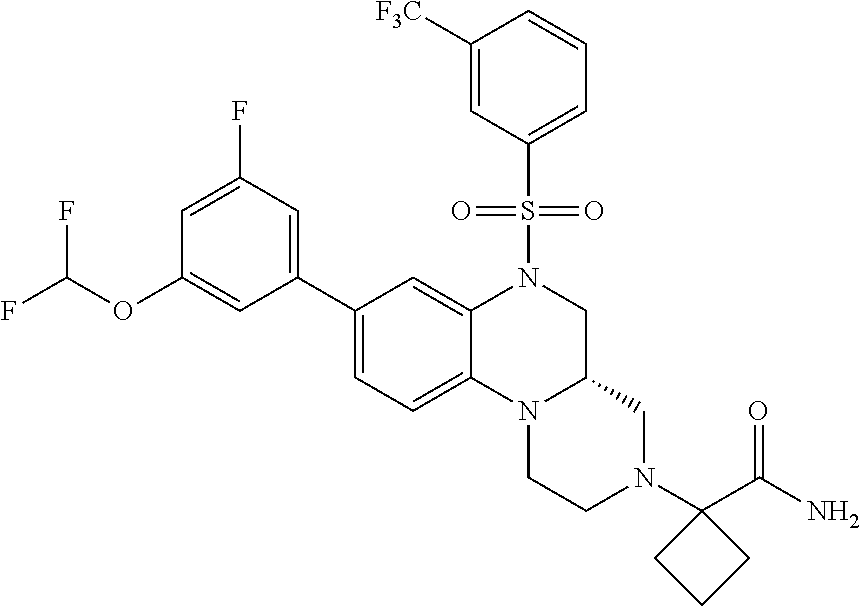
FC(OC1=CC(C2=CC=C3C(=C2)N(S(=O)(=O)C2=CC=CC([F3C])=C2)CC2N3CCN(C3(C(N)=O)CCC3)C2)=CC(F)=C1)F
